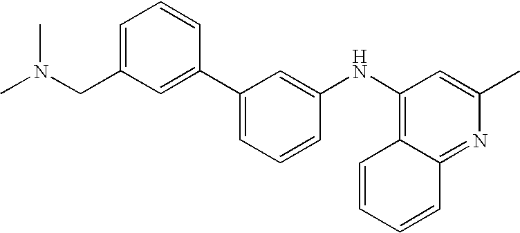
C1=C(CN(C)C)C=C(C2=CC=CC(NC3=C4C(=NC(C)=C3)C=CC=C4)=C2)C=C1
